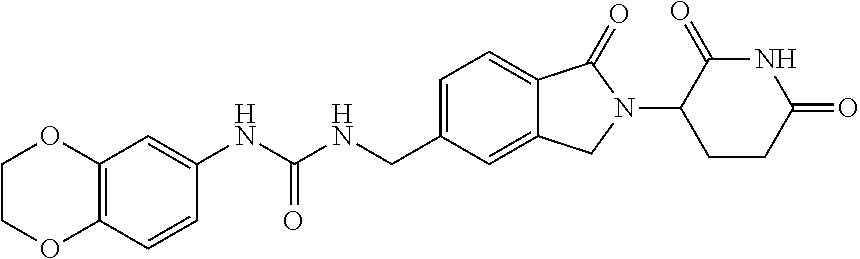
N(C(NCC1=CC=C2C(=C1)CN(C1CCC(=O)NC1=O)C2=O)=O)C1=CC2=C(C=C1)OCCO2
